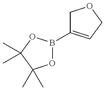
O1B(C2=CCOC2)OC(C)(C)C1(C)C
